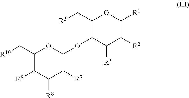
C1(C[R10])C([R9])C([R8])C([R7])C(OC2C([R3])C([R2])C([R1])OC2C[R5])O1
